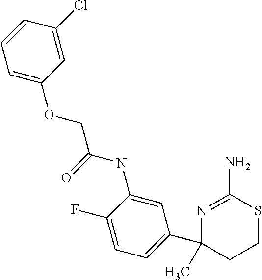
CC1(C2=CC=C(F)C(NC(COC3=CC=CC(Cl)=C3)=O)=C2)N=C(N)SCC1
